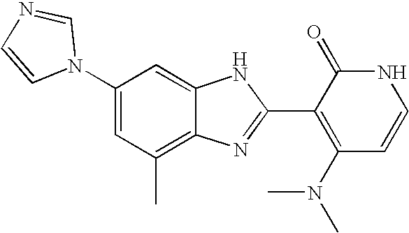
C1(C)=C2C(=CC(N3C=NC=C3)=C1)NC(C1=C(N(C)C)C=CNC1=O)=N2
